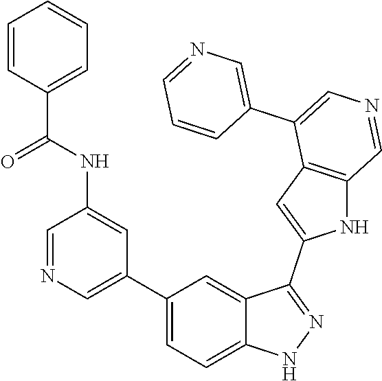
C1(C2=CN=CC(NC(C3=CC=CC=C3)=O)=C2)=CC=C2C(=C1)C(C1=CC3=C(N1)C=NC=C3C1=CN=CC=C1)=NN2
